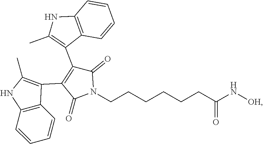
C1=CC=CC2=C1NC(C)=C2C1=C(C2=C(C)NC3=C2C=CC=C3)C(=O)N(CCCCCCC(=O)N[OH])C1=O
